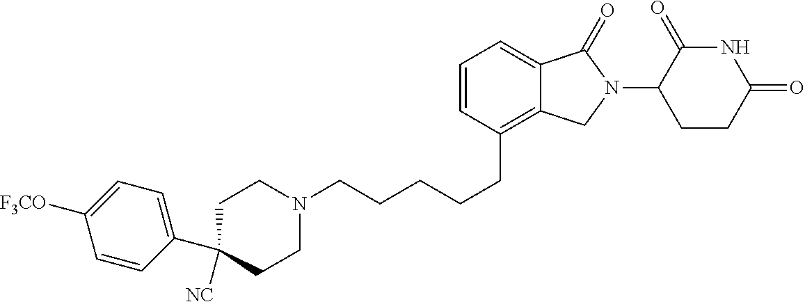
C(CCCCC1=C2C(=CC=C1)C(=O)N(C1C(=O)NC(=O)CC1)C2)N1CCC([NC])(C2=CC=C([F3CO])C=C2)CC1
